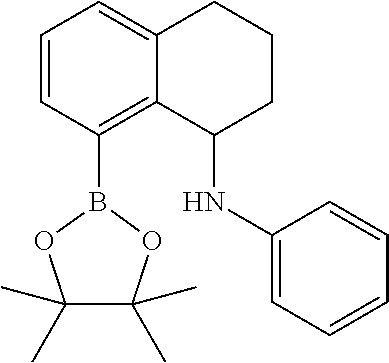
C1=CC(B2OC(C)(C)C(C)(C)O2)=C2C(=C1)CCCC2NC1=CC=CC=C1
